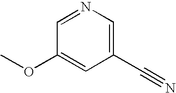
C1(C#N)=CN=CC(OC)=C1
